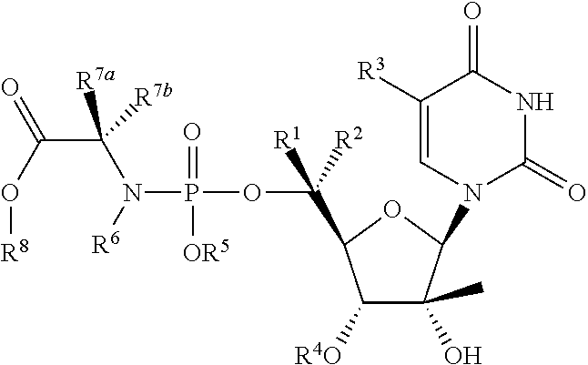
C([R1])([R2])(C1C([R4O])C(O)(C)C(N2C(=O)NC(=O)C([R3])=C2)O1)OP(=O)([OR5])N([R6])C(C(O[R8])=O)([R7a])[R7b]
